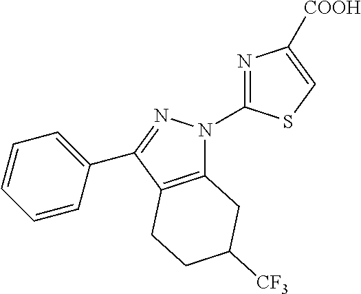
C12=C(C(C3=CC=CC=C3)=NN1C1=NC([COOH])=CS1)CCC([CF3])C2
